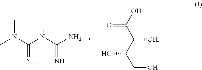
CN(C(=N)NC(=N)N)C.O=C(O)C(C(CO)O)[OH]
